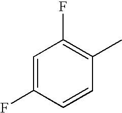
C1=C(F)C=CC(C)=C1F
